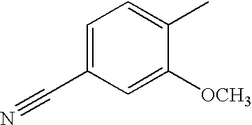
C1=C(C#N)C=C([OCH3])C(C)=C1
